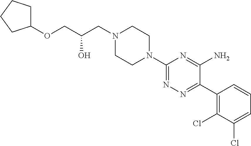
C1(N2CCN(CC(COC3CCCC3)O)CC2)=NN=C(C2=C(Cl)C(Cl)=CC=C2)C(N)=N1
